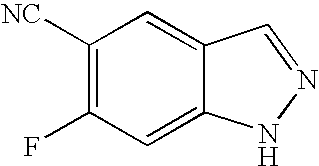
C1=C2C(=CC(F)=C1[NC])NN=C2
